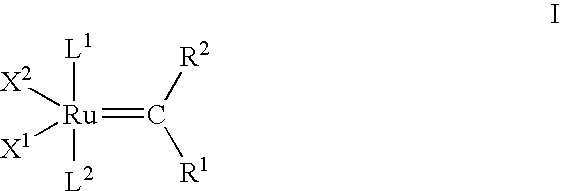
[L1][Ru]([L2])(=C([R2])[R1])([X2])[X1]
